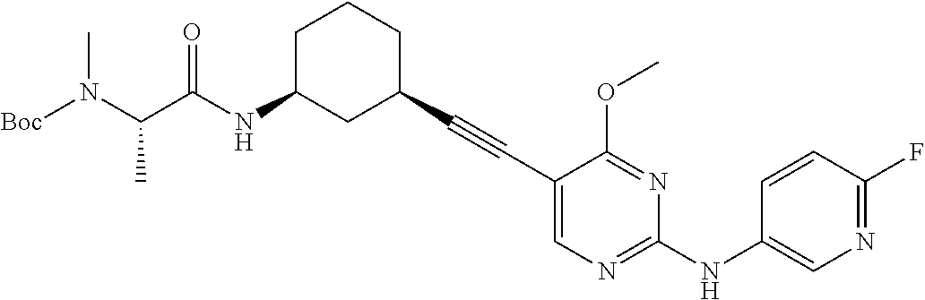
[Boc]N(C(C(NC1CC(C#CC2=CN=C(NC3=CN=C(F)C=C3)N=C2OC)CCC1)=O)C)C
